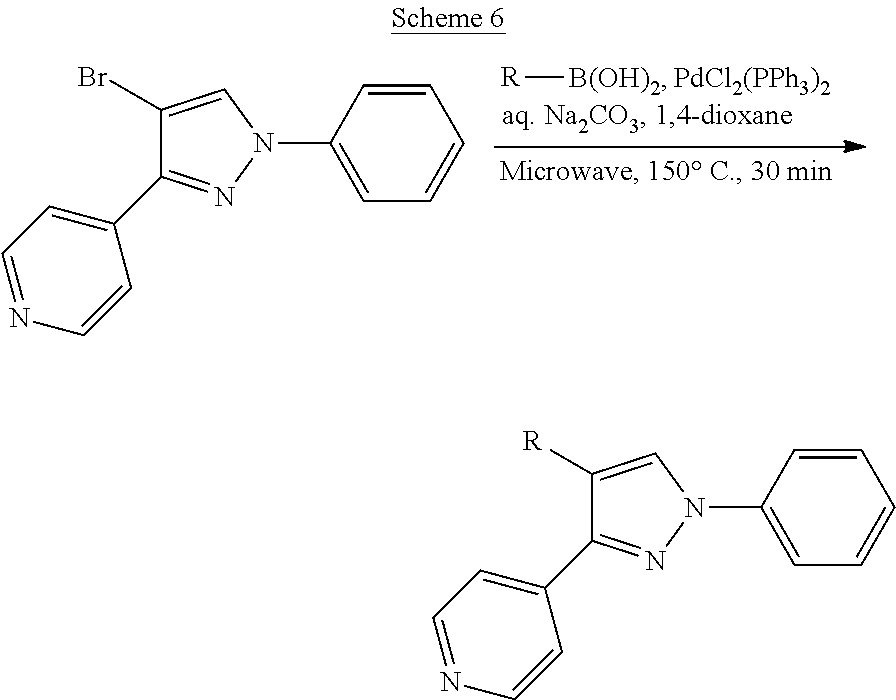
C1=C(N2N=C(C3=CC=NC=C3)C(Br)=C2)C=CC=C1.[R][B(OH)2].[PdCl2(PPh3)2].C1=C(N2N=C(C3=CC=NC=C3)C([R])=C2)C=CC=C1
